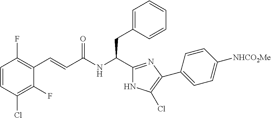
C(NC(CC1=CC=CC=C1)C1=NC(C2=CC=C([NHCO2Me])C=C2)=C(Cl)N1)(=O)C=CC1=C(F)C=CC(Cl)=C1F
